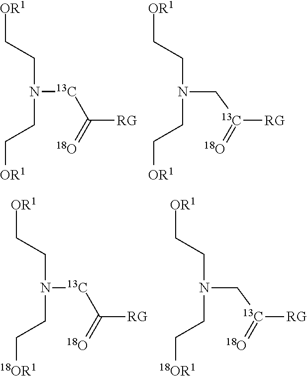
[OR1]CCN(CC[OR1])[13C]C([RG])=[18O].[OR1]CCN(CC[OR1])C[13C]([RG])=[18O].[OR1]CCN(CC[18OR1])[13C]C([RG])=[18O].[OR1]CCN(CC[18OR1])C[13C]([RG])=[18O]
